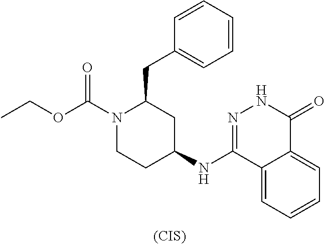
N1(C(OCC)=O)CCC(NC2=NNC(=O)C3=CC=CC=C23)CC1CC1=CC=CC=C1.[(CIS)]
